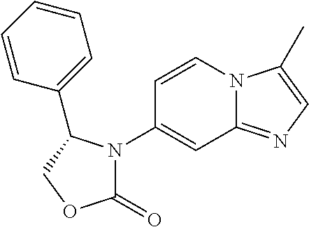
C1(=O)N(C2=CC3=NC=C(C)N3C=C2)C(C2=CC=CC=C2)CO1
